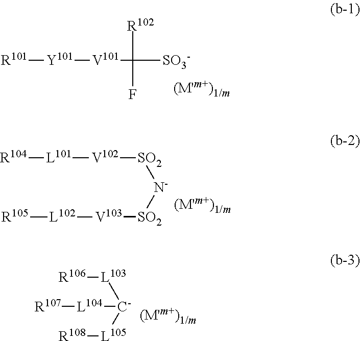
[R101][Y101][V101]C([R102])([SO3-])F.[R104][L101][V102]C[SO2][N-][SO2][V103][L102][R105].[R107][L104][C-]([L105][R108])[L103][R106]
